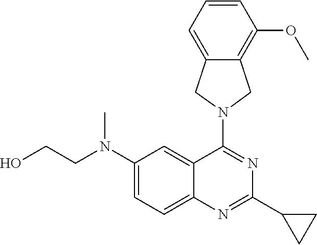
C(N(C1=CC=C2C(=C1)C(N1CC3=C(OC)C=CC=C3C1)=NC(C1CC1)=N2)C)CO
